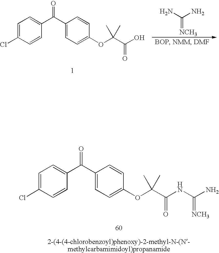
C1=C(Cl)C=CC(C(C2=CC=C(OC(C(NC(N)=[NCH3])=O)(C)C)C=C2)=O)=C1.NC(N)=[NCH3].C1=C(Cl)C=CC(C(C2=CC=C(OC(C(O)=O)(C)C)C=C2)=O)=C1
